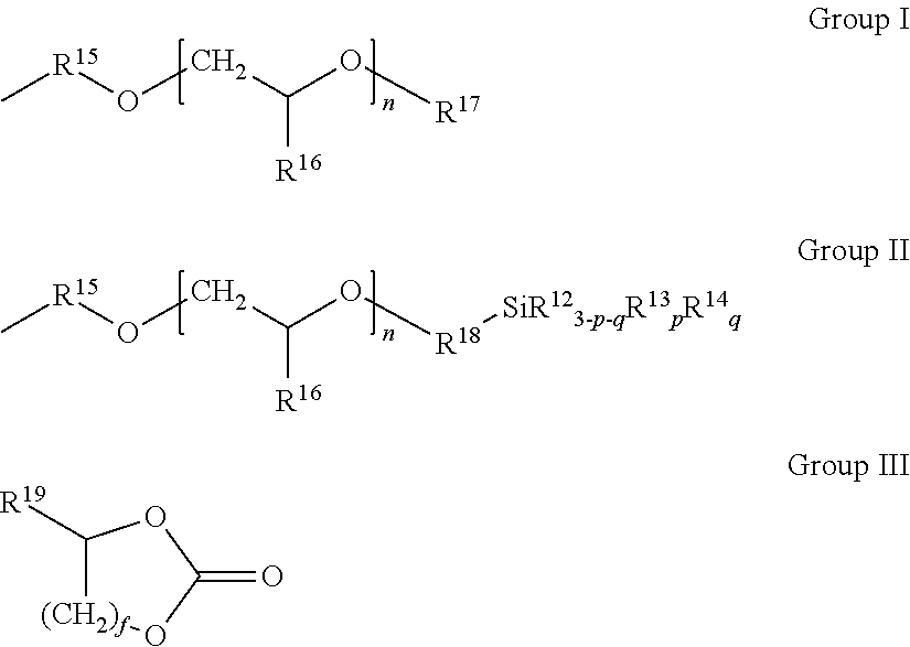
C[R15]OCC([R16])O[R17].C[R15]OCC([R16])O[R18][SiR123-p-qR13pR14q].C1([R19])[(CH2)f]OC(=O)O1
